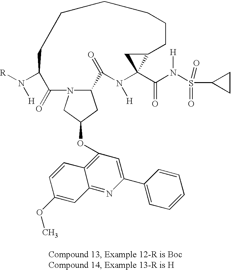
C12CC(OC3=C4C(=NC(C5=CC=CC=C5)=C3)C=C(OC)C=C4)CN1C(=O)C(N([R])[H])CCCCCCC1C(C(N(S(C3CC3)(=O)=O)[H])=O)(N([H])C2=O)C1
